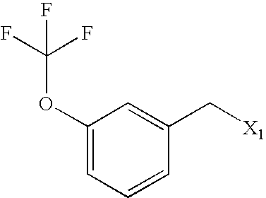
C1(OC(F)(F)F)=CC=CC(C[X1])=C1
